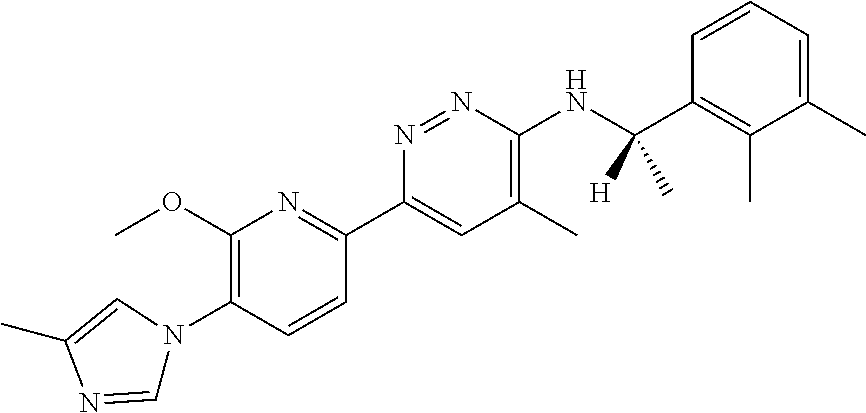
C1(OC)=C(N2C=NC(C)=C2)C=CC(C2=CC(C)=C(NC(C3=C(C)C(C)=CC=C3)([H])C)N=N2)=N1
